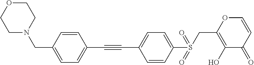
C(#CC1=CC=C(CN2CCOCC2)C=C1)C1=CC=C(S(CC2=C(O)C(=O)C=CO2)(=O)=O)C=C1
